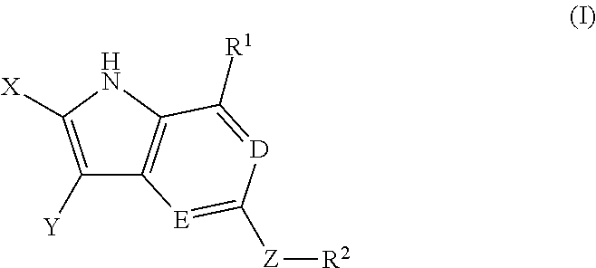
C1([Y])=C([X])NC2=C1[E]=C([Z][R2])[D]=C2[R1]
